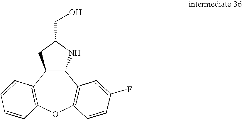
C12C(C3=C(OC4=C1C=C(F)C=C4)C=CC=C3)CC(CO)N2
